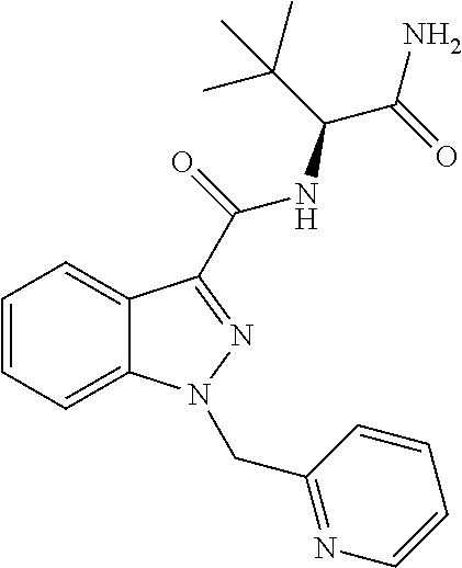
C1=CC=C2C(=C1)C(C(NC(C(C)(C)C)C(N)=O)=O)=NN2CC1=NC=CC=C1
